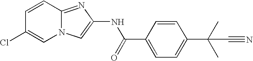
N12C(=NC(NC(C3=CC=C(C(C#N)(C)C)C=C3)=O)=C1)C=CC(Cl)=C2
